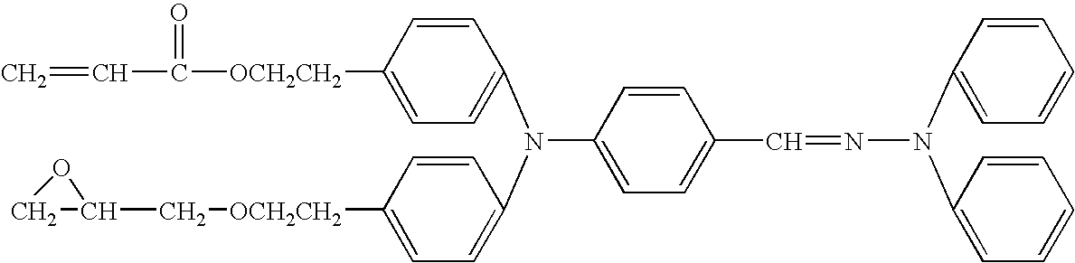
C=CC(=O)[OCH2CH2]C1=CC=C(N(C2=CC=C([OCH2CH2]CC3CO3)C=C2)C2=CC=C(C=NN(C3=CC=CC=C3)C3=CC=CC=C3)C=C2)C=C1
